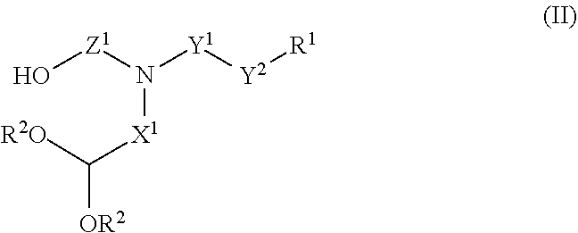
O[Z1]N([Y1][Y2][R1])[X1]C([OR2])[R2O]
